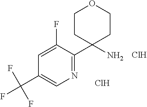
C1(C2(N)CCOCC2)=NC=C(C(F)(F)F)C=C1F.Cl.Cl
